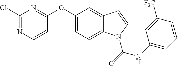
O(C1=CC=C2C(=C1)C=CN2C(NC1=CC=CC([F3C])=C1)=O)C1=NC(Cl)=NC=C1
